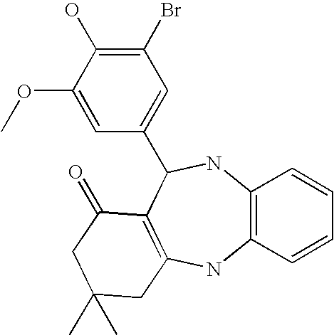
COC1=CC(C2NC3=C(NC4=C2C(=O)CC(C)(C)C4)C=CC=C3)=CC(Br)=C1O
